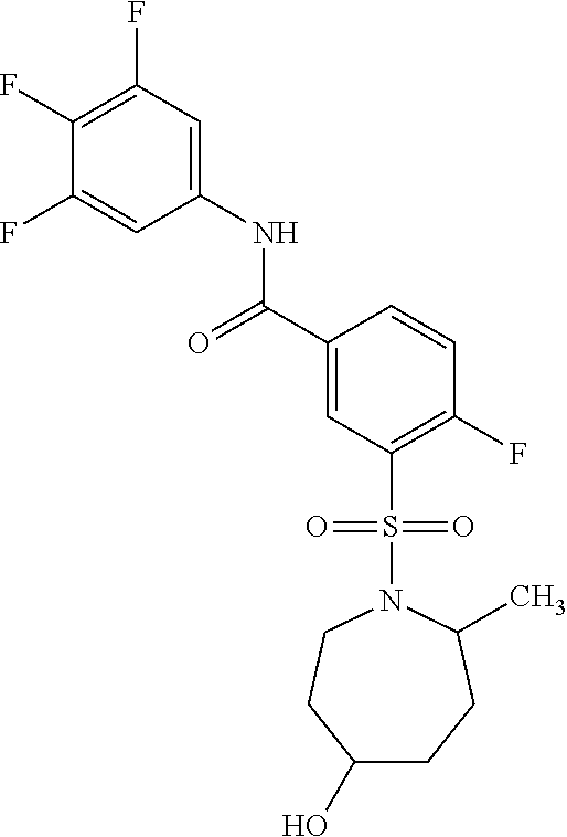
C1(F)=C(F)C=C(NC(=O)C2=CC(S(=O)(=O)N3CCC(O)CCC3C)=C(F)C=C2)C=C1F
